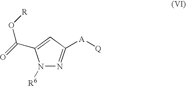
N1([R6])N=C([A][Q])C=C1C(O[R])=O
